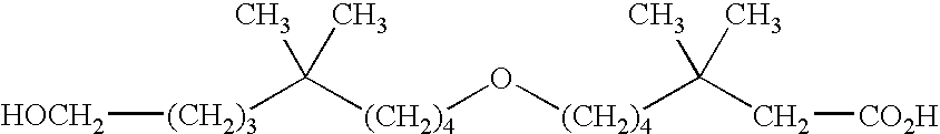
[(CH2)3]([HOCH2])C([(CH2)4]O[(CH2)4]C(C[CO2H])(C)C)(C)C
